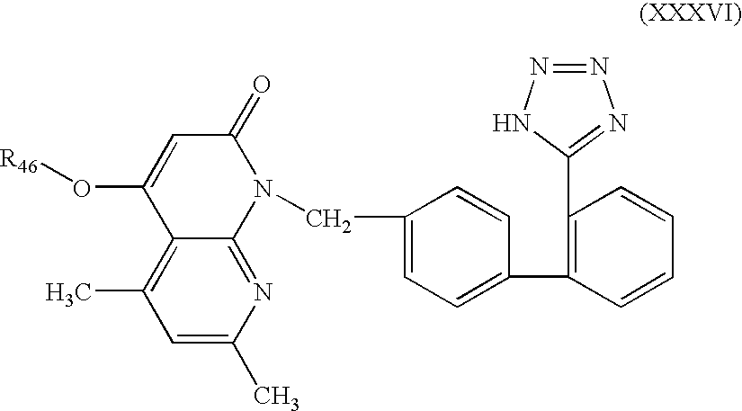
C1(C2=C(C3=NN=NN3)C=CC=C2)=CC=C(CN2C(=O)C=C(O[R46])C3=C(C)C=C(C)N=C23)C=C1
